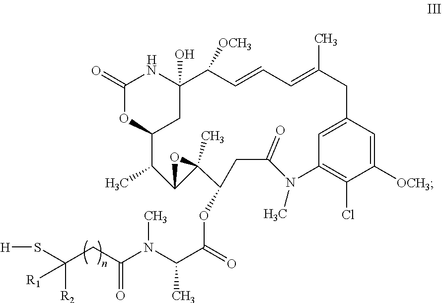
N1C2(O)C([OCH3])C=CC=C(C)CC3=CC(=C(Cl)C([OCH3])=C3)N(C)C(=O)CC(OC(C(N(C(CC(S[H])([R2])[R1])=O)C)C)=O)C3(C)C(C(C)C(OC1=O)C2)O3
